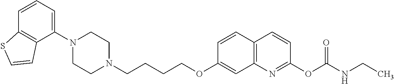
C1=CC2=C(C(N3CCN(CCCCOC4=CC5=C(C=C4)C=CC(OC(NCC)=O)=N5)CC3)=C1)C=CS2
